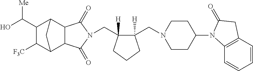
C(C1([H])C(CN2CCC(N3C4=C(C=CC=C4)CC3=O)CC2)([H])CCC1)N1C(=O)C2C3C([F3C])C(C(O)[Me])C(C2C1=O)C3
